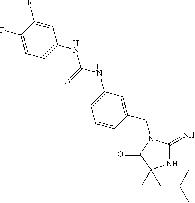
N1C(=N)N(CC2=CC(NC(=O)NC3=CC=C(F)C(F)=C3)=CC=C2)C(=O)C1(C)CC(C)C
